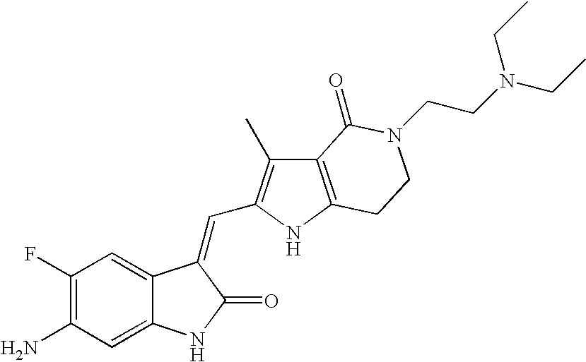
C1(N)=C(F)C=C2C(=C1)NC(=O)C2=CC1=C(C)C2=C(N1)CCN(CCN(CC)CC)C2=O
